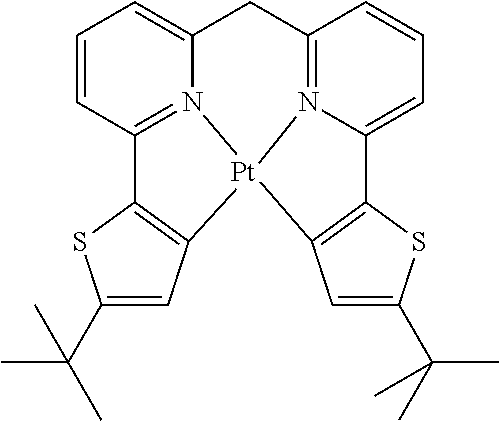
C12=C([Pt]34N5=C1C=CC=C5CC1=N3C(=CC=C1)C1=C4C=C(C(C)(C)C)S1)C=C(C(C)(C)C)S2
